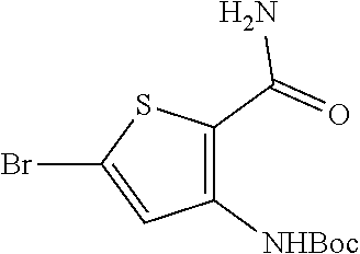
C1([NHBoc])=C(C(=O)N)SC(Br)=C1
